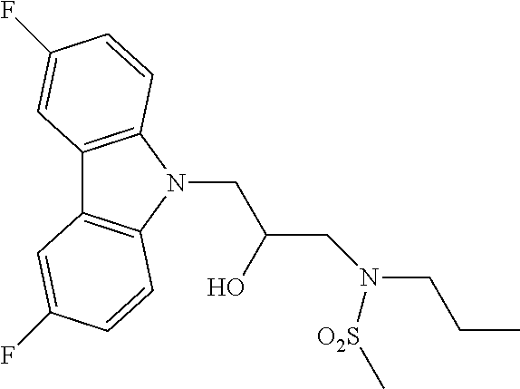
C12=C(N(CC(CN(CCC)[O2S]C)O)C3=C1C=C(F)C=C3)C=CC(F)=C2
